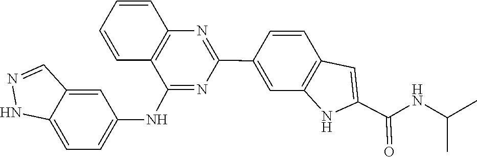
C12=C(C=CC=C1)N=C(C1=CC3=C(C=C1)C=C(C(=O)NC(C)C)N3)N=C2NC1=CC=C2NN=CC2=C1
